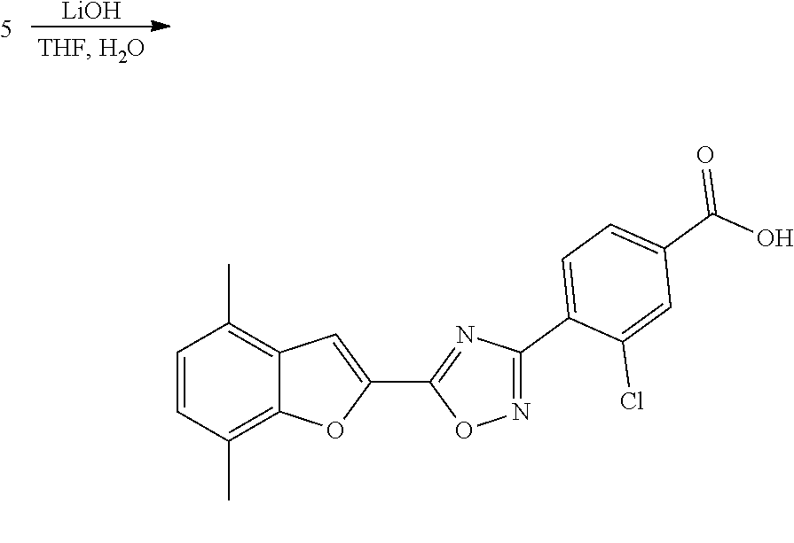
C1=CC(C)=C2C(=C1C)C=C(C1=NC(C3=CC=C(C(O)=O)C=C3Cl)=NO1)O2.[LiOH]
